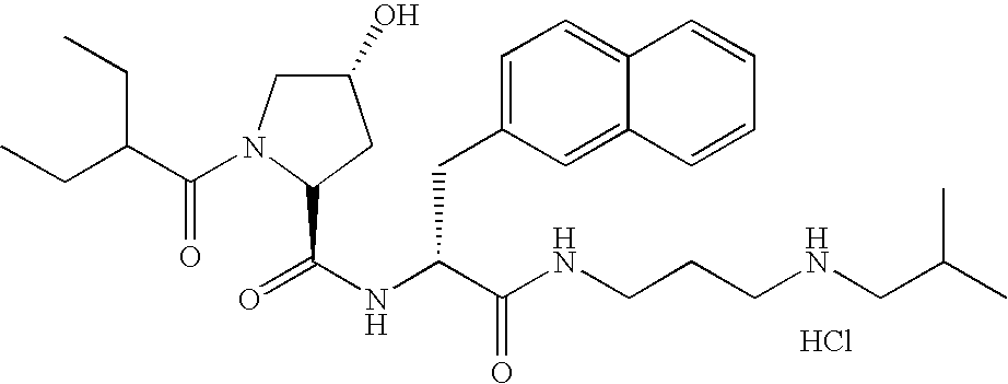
Cl.N(C(C(NCCCNCC(C)C)=O)CC1=CC=C2C(=C1)C=CC=C2)C(=O)C1N(C(=O)C(CC)CC)CC(O)C1
